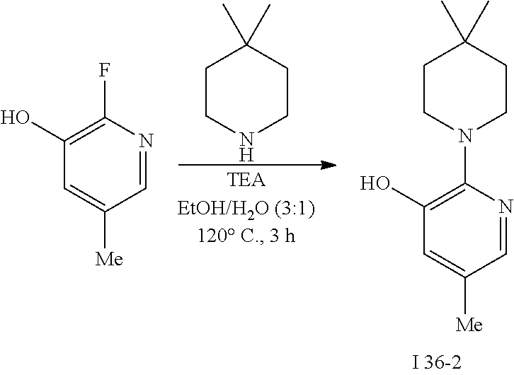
C1CNCCC1(C)C.C1=NC(F)=C(O)C=C1[Me].C1=NC(N2CCC(C)(C)CC2)=C(O)C=C1[Me]
